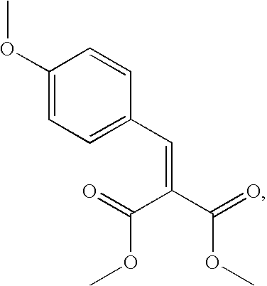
C1(OC)=CC=C(C=C(C(=O)OC)C(=O)OC)C=C1
